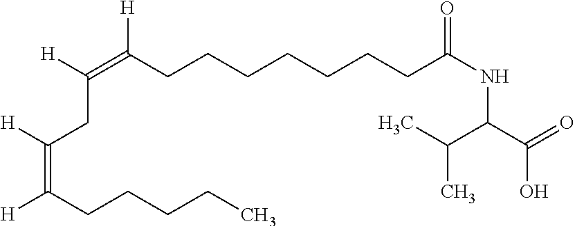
[H]C(=C(CCCCCCCC(NC(C(O)=O)C(C)C)=O)[H])CC([H])=C([H])CCCCC
